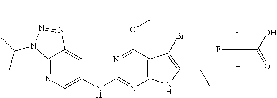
N1=C2C(=CC(NC3=NC4=C(C(OCC)=N3)C(Br)=C(CC)N4)=C1)N=NN2C(C)C.FC(C(=O)O)(F)F
